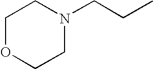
C1OCCN(CCC)C1
